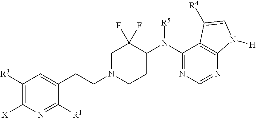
C1([R3])=C([X])N=C([R1])C(CCN2CCC(N(C3=NC=NC4=C3C([R4])=CN4[H])[R5])C(F)(F)C2)=C1
